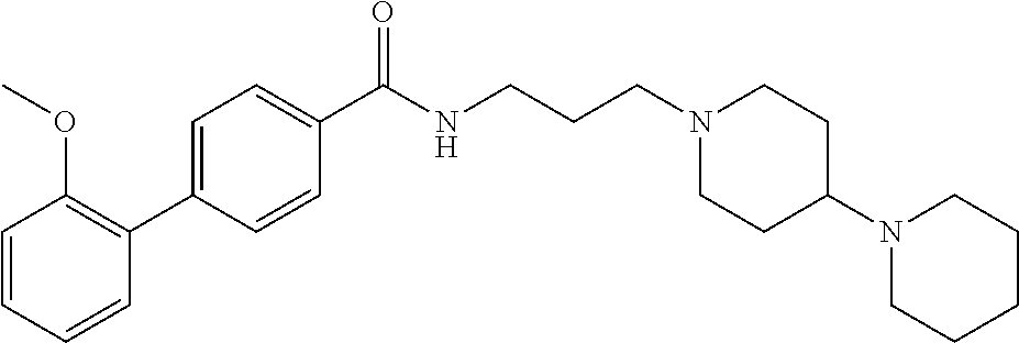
C1(C(NCCCN2CCC(N3CCCCC3)CC2)=O)=CC=C(C2=C(OC)C=CC=C2)C=C1
